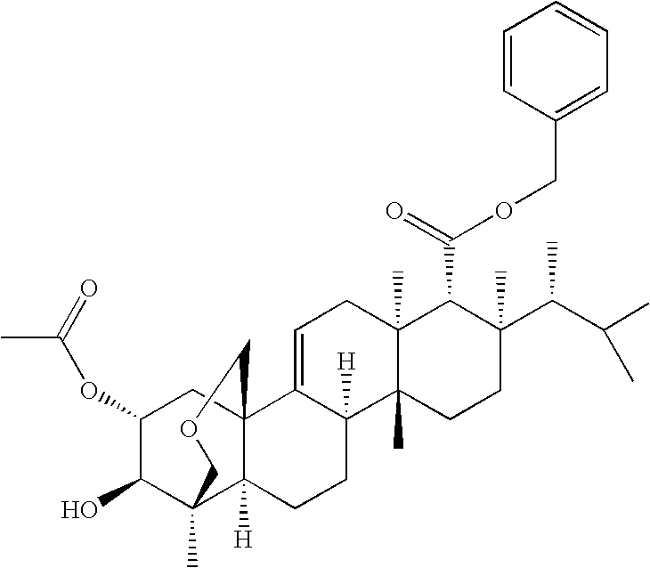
C1(OC(C)=O)C(O)C2(C)C3([H])C(C1)(C1=CCC4(C)C(C)(C1([H])CC3)CCC(C(C(C)C)C)(C)C4C(=O)OCC1=CC=CC=C1)COC2
